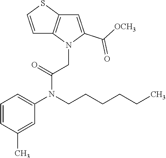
C1=CC(C)=CC(N(C(=O)CN2C(C([OCH3])=O)=CC3=C2C=CS3)CCCCCC)=C1
